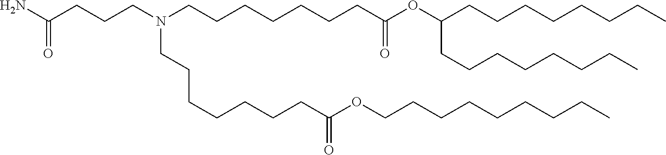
C(CC)CCCCCCOC(CCCCCCCN(CCCCCCCC(=O)OC(CCCCCCCC)CCCCCCCC)CCCC(N)=O)=O
